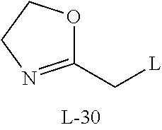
C1(C[L])=NCCO1
